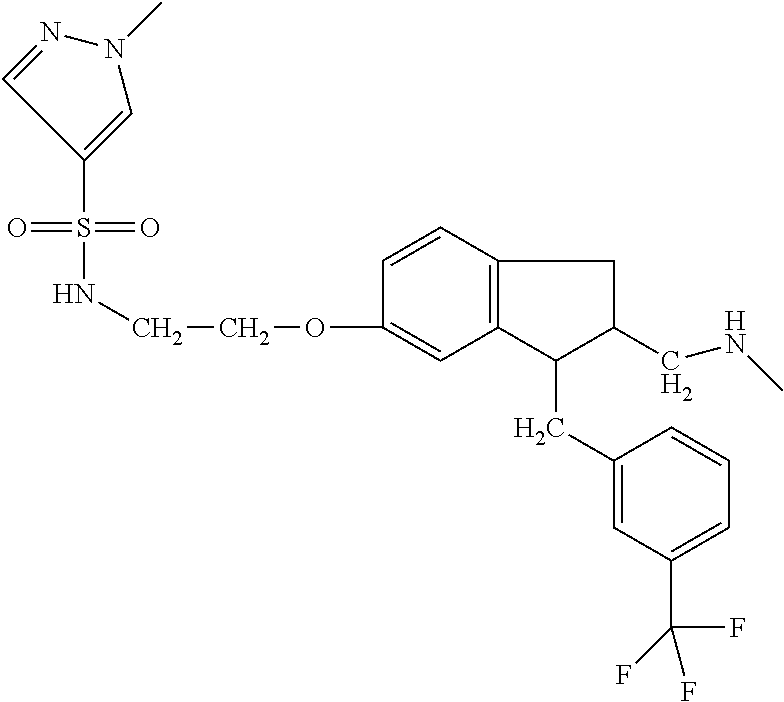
S(=O)(=O)(NCCOC1=CC2=C(C=C1)CC(CNC)C2CC1=CC(C(F)(F)F)=CC=C1)C1=CN(C)N=C1
